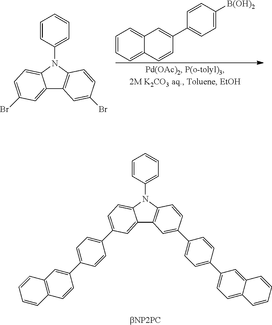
C1=CC=C2C(=C1)C=C(C1=CC=C([B(OH)2])C=C1)C=C2.C12=CC(Br)=CC=C1N(C1=CC=CC=C1)C1=C2C=C(Br)C=C1.C12=CC(C3=CC=C(C4=CC5=C(C=C4)C=CC=C5)C=C3)=CC=C1N(C1=CC=CC=C1)C1=C2C=C(C2=CC=C(C3=CC=C4C(=C3)C=CC=C4)C=C2)C=C1
